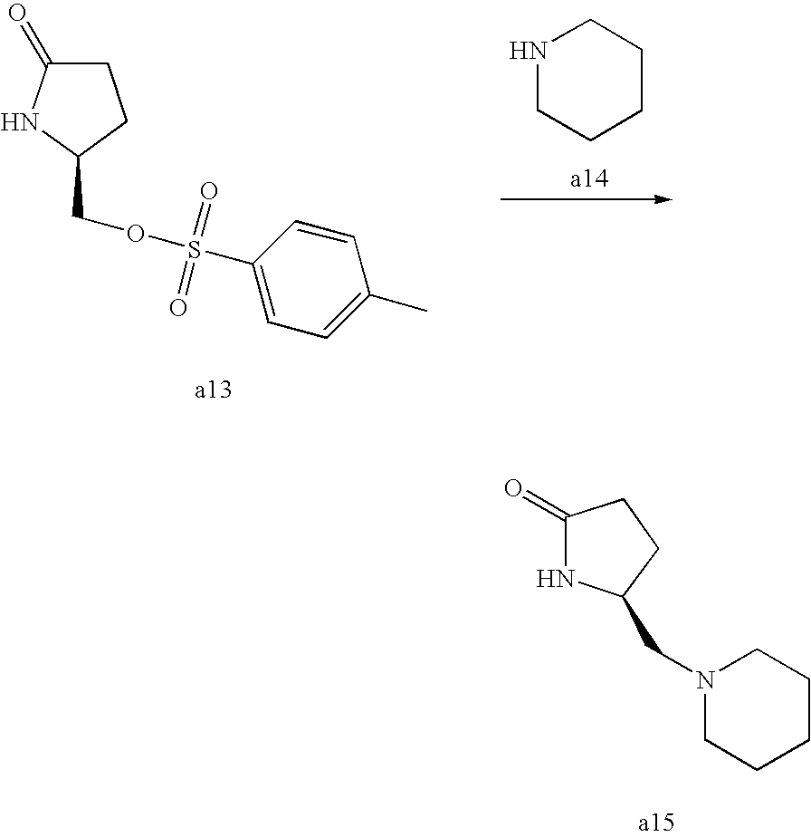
C1C(=O)NC(COS(C2=CC=C(C)C=C2)(=O)=O)C1.N1CCCCC1.C1C(=O)NC(CN2CCCCC2)C1
